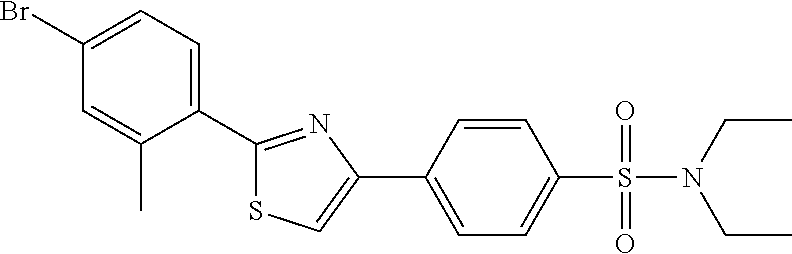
C1=CC(C2=CSC(C3=CC=C(Br)C=C3C)=N2)=CC=C1S(=O)(N(CC)CC)=O
